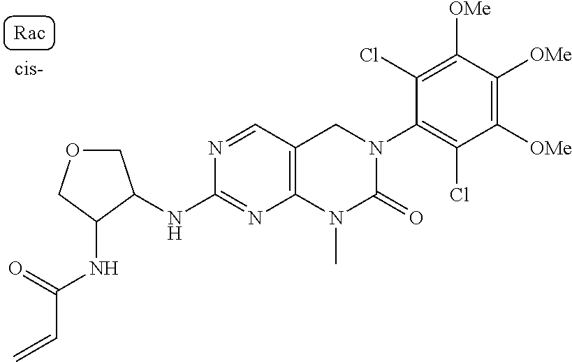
O1CC(NC2=NC3=C(C=N2)CN(C2=C(Cl)C([OMe])=C([OMe])C([OMe])=C2Cl)C(=O)N3C)C(NC(=O)C=C)C1
